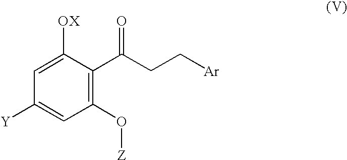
C1([OX])=CC([Y])=CC(O[Z])=C1C(CC[Ar])=O
